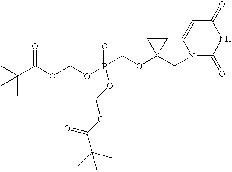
O(P(COC1(CN2C(=O)NC(=O)C=C2)CC1)(OCOC(C(C)(C)C)=O)=O)COC(C(C)(C)C)=O
